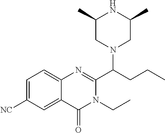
C1=C([NC])C=C2C(=C1)N=C(C(CCC)N1CC(C)NC(C)C1)N(CC)C2=O
